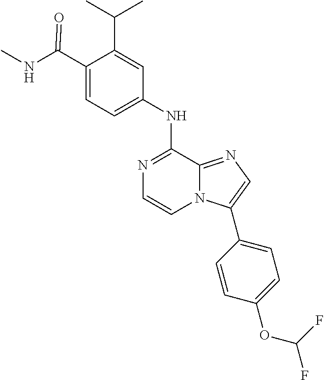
C1(C(NC)=O)=CC=C(NC2=NC=CN3C2=NC=C3C2=CC=C(OC(F)F)C=C2)C=C1C(C)C
